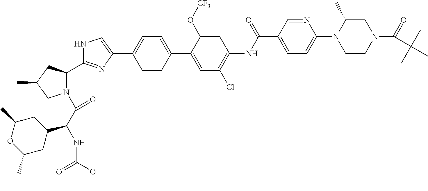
N1(C(C(NC(OC)=O)C2CC(C)OC(C)C2)=O)C(C2=NC(C3=CC=C(C4=CC(Cl)=C(NC(C5=CC=C(N6CCN(C(=O)C(C)(C)C)CC6C)N=C5)=O)C=C4O[CF3])C=C3)=CN2)CC(C)C1
